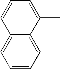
C1(C)=CC=CC2=CC=CC=C12
